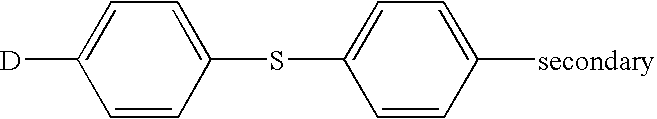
C1=CC(SC2=CC=C([secondary])C=C2)=CC=C1[D]
